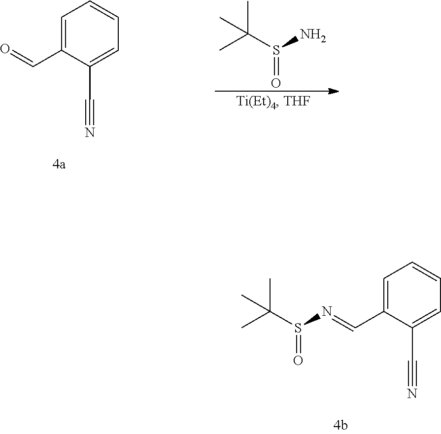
C1=C(C=O)C(C#N)=CC=C1.NS(C(C)(C)C)=O.C1=C(C=NS(C(C)(C)C)=O)C(C#N)=CC=C1
